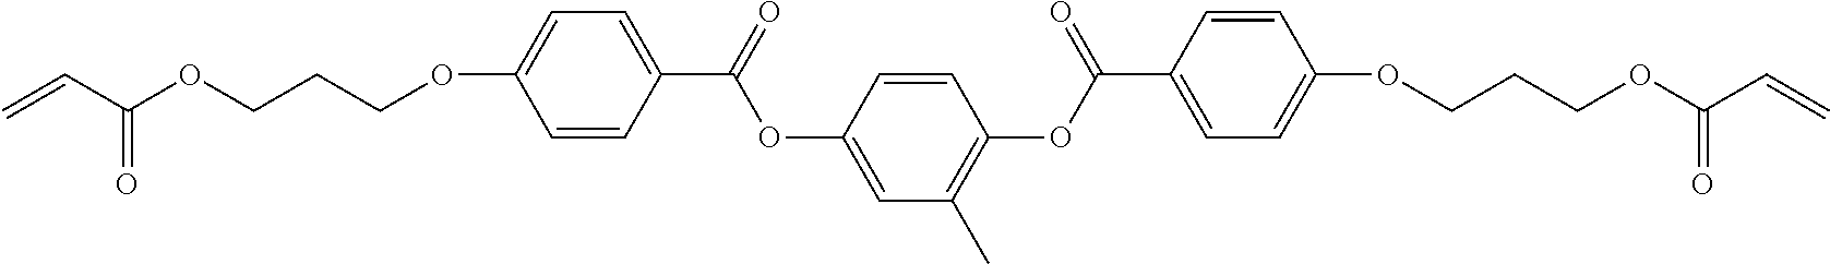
C=CC(=O)OCCCOC1=CC=C(C(OC2=CC(C)=C(OC(C3=CC=C(OCCCOC(=O)C=C)C=C3)=O)C=C2)=O)C=C1
